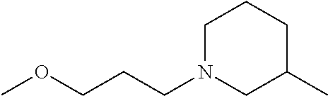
COCCCN1CC(C)CCC1
